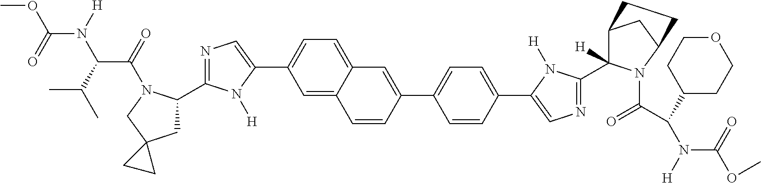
C1(C2CC3(CN2C(=O)C(C(C)C)N([H])C(=O)OC)CC3)=NC=C(C2=CC=C3C(=C2)C=CC(C2=CC=C(C4=CN=C(C5([H])C6CC(N5C(C(N([H])C(=O)OC)C5CCOCC5)=O)CC6)N4[H])C=C2)=C3)N1[H]
